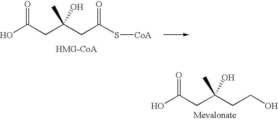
C(C(S[CoA])=O)C(CC(O)=O)(O)C.[HMG-CoA].C(CO)C(CC(O)=O)(O)C
